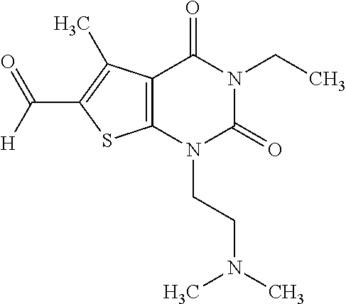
C12=C(N(CCN(C)C)C(=O)N(CC)C1=O)SC(C(=O)[H])=C2C
